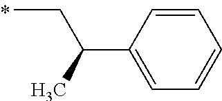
C(C)C(C1=CC=CC=C1)C
